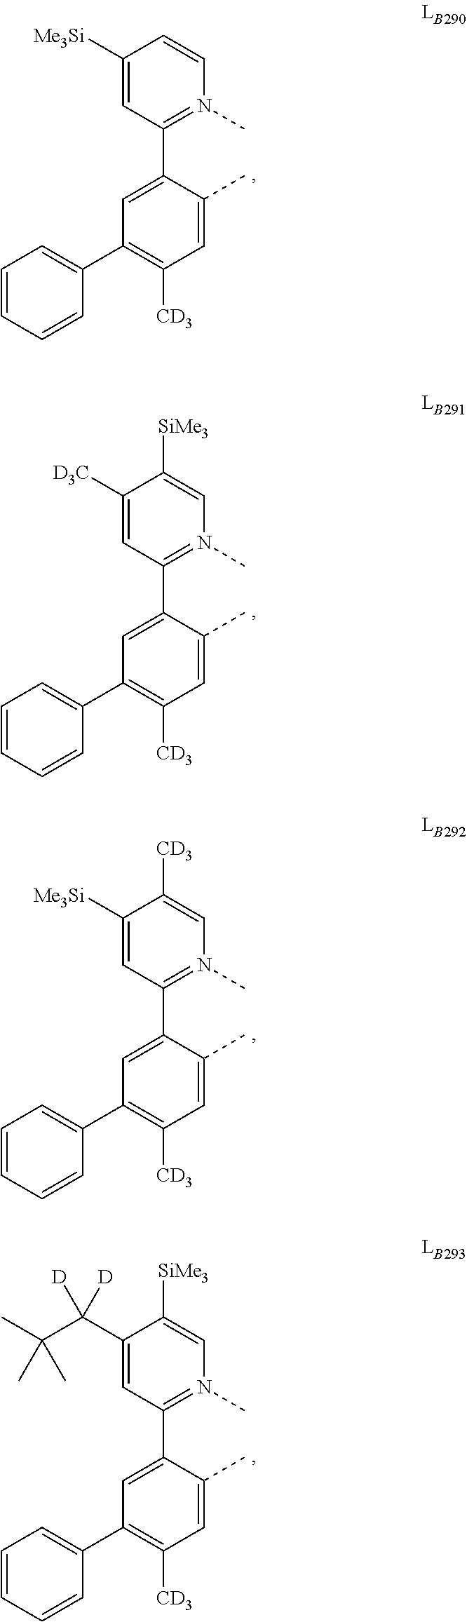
C1([Me3Si])=CC(C2=CC(C3=CC=CC=C3)=C([CD3])C=C2C)=N(C)C=C1.C1([D3C])=CC(C2=CC(C3=CC=CC=C3)=C([CD3])C=C2C)=N(C)C=C1[SiMe3].C1([Me3Si])=CC(C2=CC(C3=CC=CC=C3)=C([CD3])C=C2C)=N(C)C=C1[CD3].C1(C(C(C)(C)C)([D])[D])=CC(C2=CC(C3=CC=CC=C3)=C([CD3])C=C2C)=N(C)C=C1[SiMe3]
